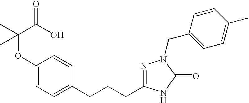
C1(OC(C)(C(O)=O)C)=CC=C(CCCC2=NN(CC3=CC=C(C)C=C3)C(=O)N2)C=C1
